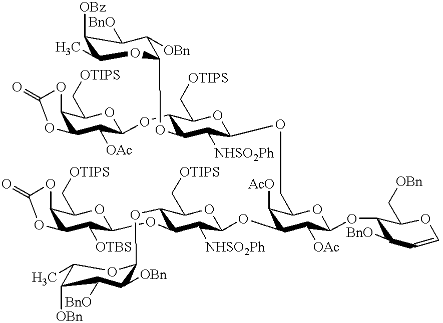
C1([OBz])C(C)OC(OC2C(OC3C([OAc])C4C(C(C[OTIPS])O3)OC(=O)O4)C(C[OTIPS])OC(OCC3C([AcO])C(OC4C([NHSO2Ph])C(OC5C([OTBS])C6C(C(C[OTIPS])O5)OC(=O)O6)C(OC5C([OBn])C([BnO])C([OBn])C(C)O5)C(C[OTIPS])O4)C([OAc])C(OC4C([BnO])C=COC4C[OBn])O3)C2[NHSO2Ph])C([OBn])C1[BnO]
